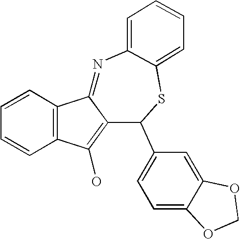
C12=C(C=CC=C1)C1=NC3=CC=CC=C3SC(C3=CC=C4C(=C3)OCO4)C1=C2O
